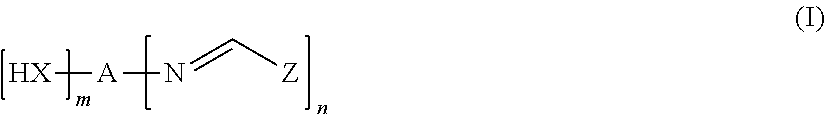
[HX][A]N=C[Z]
